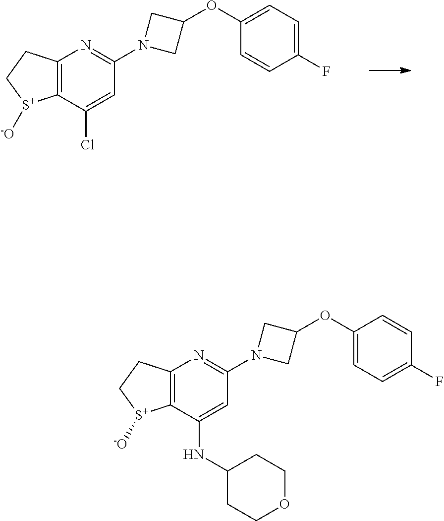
C12=C(C(Cl)=CC(N3CC(OC4=CC=C(F)C=C4)C3)=N1)[S+]([-O])CC2.C12=C(C(NC3CCOCC3)=CC(N3CC(OC4=CC=C(F)C=C4)C3)=N1)[S+]([-O])CC2
